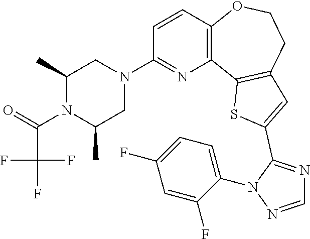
C1=CC2=C(N=C1N1CC(C)N(C(=O)C(F)(F)F)C(C)C1)C1=C(CCO2)C=C(C2=NC=NN2C2=CC=C(F)C=C2F)S1
